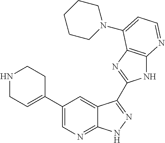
C1(C2=CN=C3C(=C2)C(C2=NC4=C(N2)N=CC=C4N2CCCCC2)=NN3)=CCNCC1
